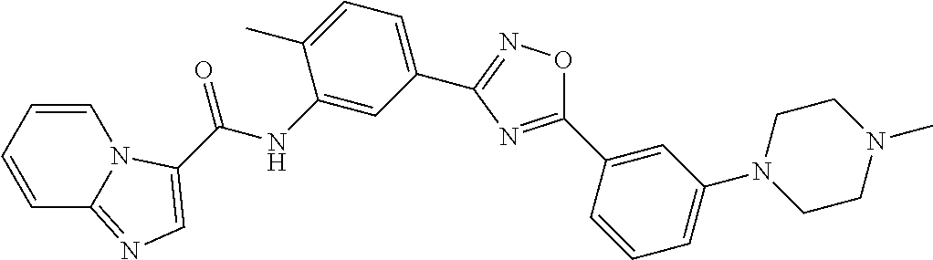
C(NC1=CC(C2=NOC(C3=CC(N4CCN(C)CC4)=CC=C3)=N2)=CC=C1C)(=O)C1=CN=C2C=CC=CN21
